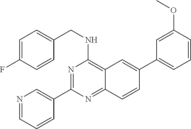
N1=C(C2=CN=CC=C2)N=C2C(=C1NCC1=CC=C(F)C=C1)C=C(C1=CC=CC(OC)=C1)C=C2
